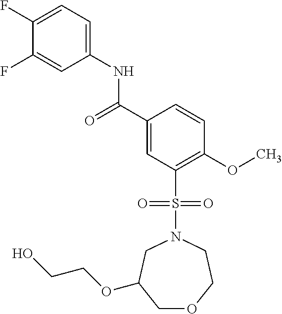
C(C1=CC(S(N2CCOCC(OCCO)C2)(=O)=O)=C(OC)C=C1)(=O)NC1=CC=C(F)C(F)=C1
